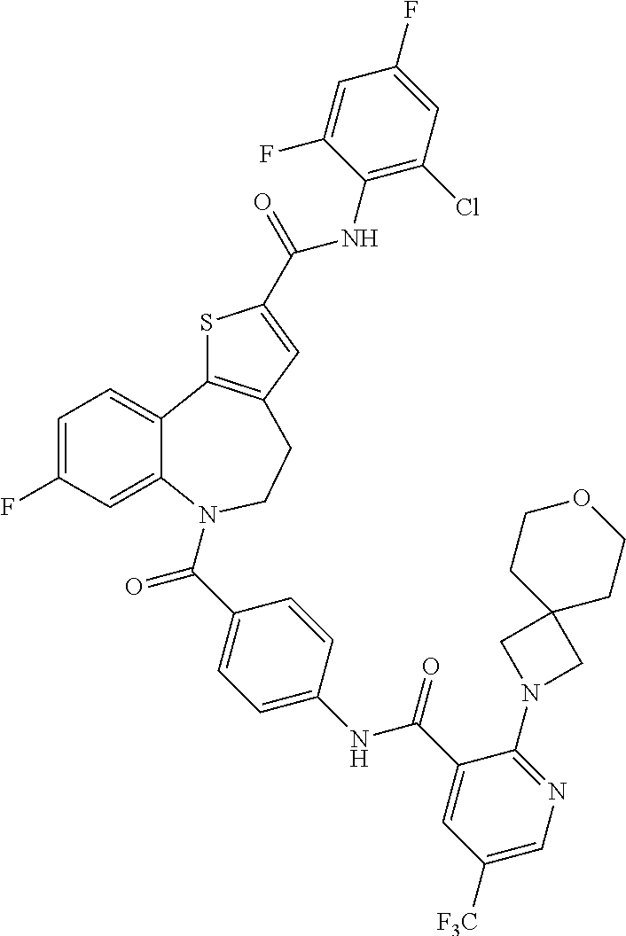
C1=C(F)C=C2C(=C1)C1=C(CCN2C(C2=CC=C(NC(C3=CC([F3C])=CN=C3N3CC4(C3)CCOCC4)=O)C=C2)=O)C=C(C(NC2=C(Cl)C=C(F)C=C2F)=O)S1
